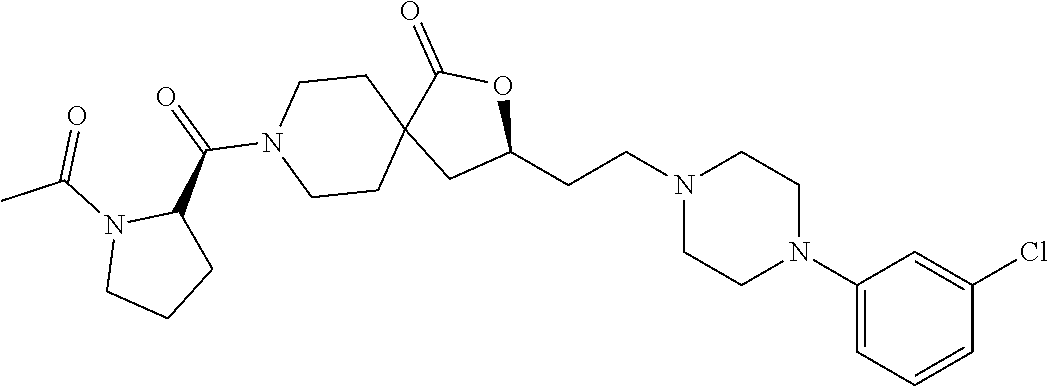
C1(N2CCN(CCC3OC(=O)C4(C3)CCN(C(C3N(C(=O)C)CCC3)=O)CC4)CC2)=CC=CC(Cl)=C1
